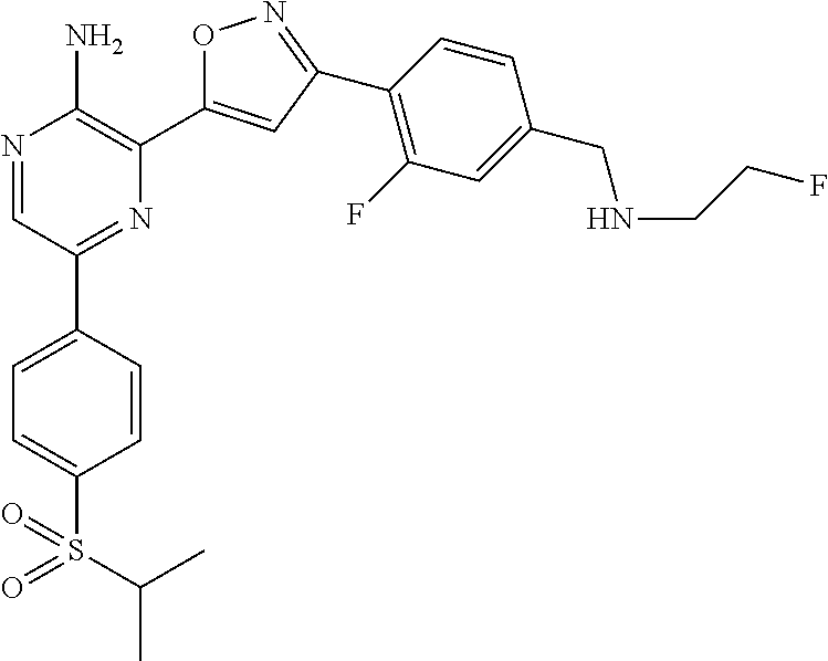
N1=CC(C2=CC=C(S(C(C)C)(=O)=O)C=C2)=NC(C2=CC(C3=C(F)C=C(CNCCF)C=C3)=NO2)=C1N
